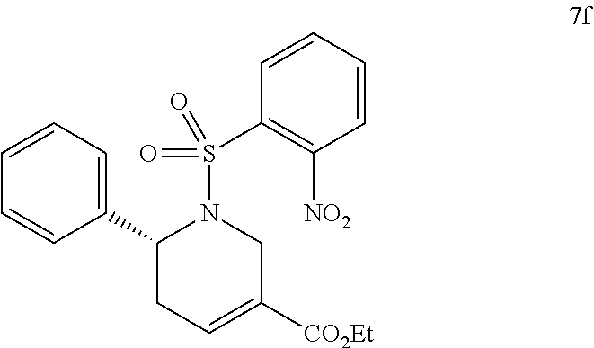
C1=CC=C(C2CC=C([CO2Et])CN2S(=O)(=O)C2=C([NO2])C=CC=C2)C=C1
